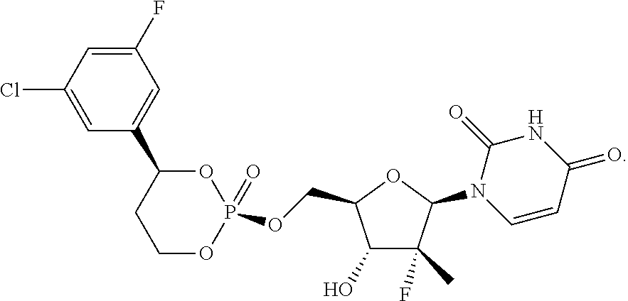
C1=C(C2CCOP(=O)(OCC3C(O)C(C)(F)C(N4C=CC(=O)NC4=O)O3)O2)C=C(Cl)C=C1F
